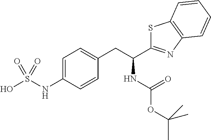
C1=C(NS(O)(=O)=O)C=CC(CC(NC(OC(C)(C)C)=O)C2=NC3=C(S2)C=CC=C3)=C1
